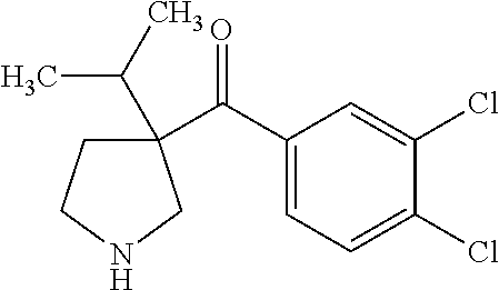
C1(C(C2=CC=C(Cl)C(Cl)=C2)=O)(C(C)C)CCNC1
